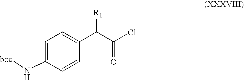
C1=C(N[boc])C=CC(C(C(Cl)=O)[R1])=C1
